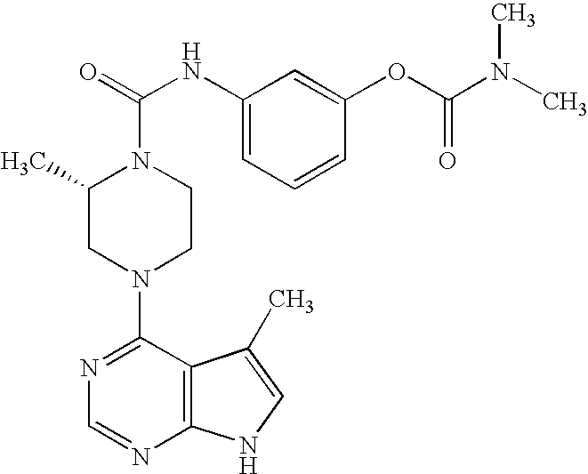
N1=C(N2CCN(C(=O)NC3=CC=CC(OC(N(C)C)=O)=C3)C(C)C2)C2=C(N=C1)NC=C2C
